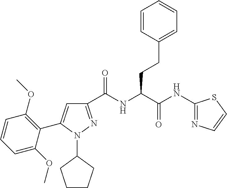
C1(C(NC(C(NC2=NC=CS2)=O)CCC2=CC=CC=C2)=O)=NN(C2CCCC2)C(C2=C(OC)C=CC=C2OC)=C1
